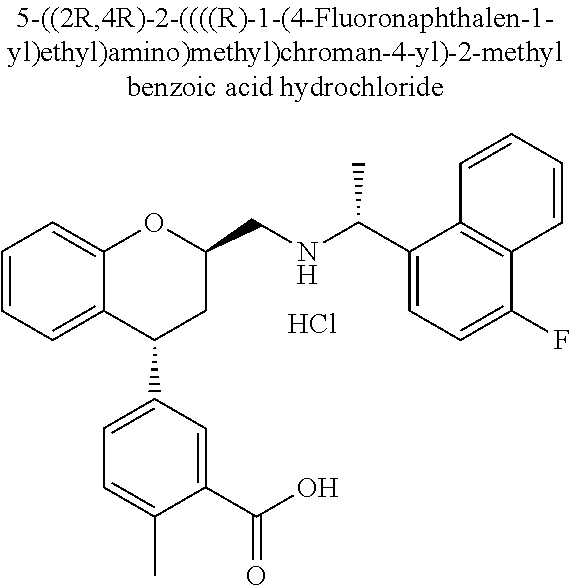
C12=CC=CC=C1C(C1=CC=C(C)C(C(O)=O)=C1)CC(CNC(C)C1=CC=C(F)C3=C1C=CC=C3)O2.Cl
